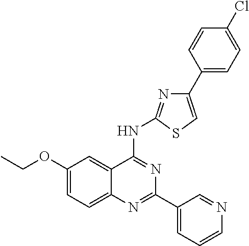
C1(OCC)=CC=C2C(=C1)C(NC1=NC(C3=CC=C(Cl)C=C3)=CS1)=NC(C1=CC=CN=C1)=N2
